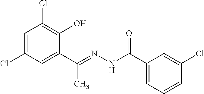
C1=C(Cl)C=C(C(=NNC(C2=CC=CC(Cl)=C2)=O)C)C(O)=C1Cl
